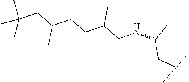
N(C(C)CC(C)C)CC(CCC(CC(C)(C)C)C)C
